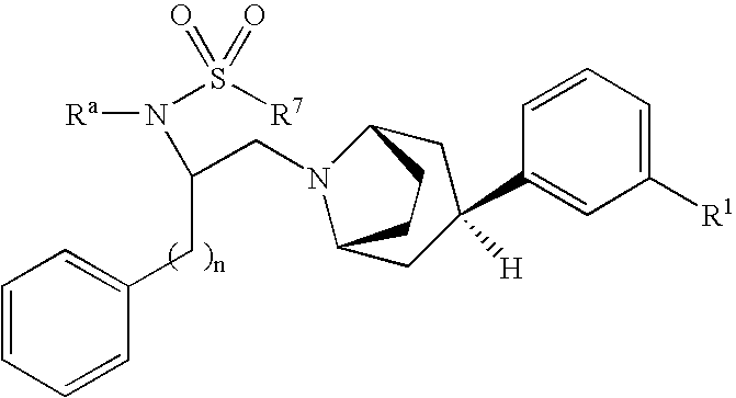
C(N1C2CC(C3=CC([R1])=CC=C3)([H])CC1CC2)C(N(S([R7])(=O)=O)[Ra])CC1=CC=CC=C1
